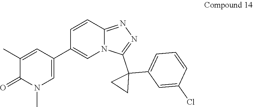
C1(C2=CN(C)C(=O)C(C)=C2)=CN2C(=NN=C2C2(C3=CC=CC(Cl)=C3)CC2)C=C1
